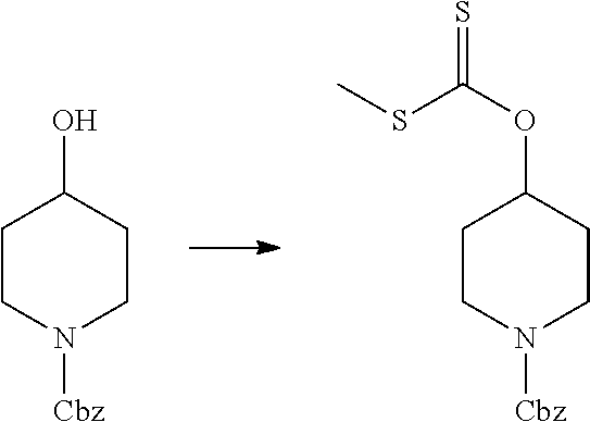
C1CN([Cbz])CCC1O.C1CN([Cbz])CCC1OC(SC)=S
